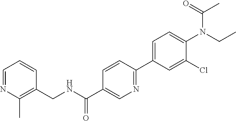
CCN(C1=CC=C(C2=NC=C(C(=O)NCC3=C(C)N=CC=C3)C=C2)C=C1Cl)C(=O)C
